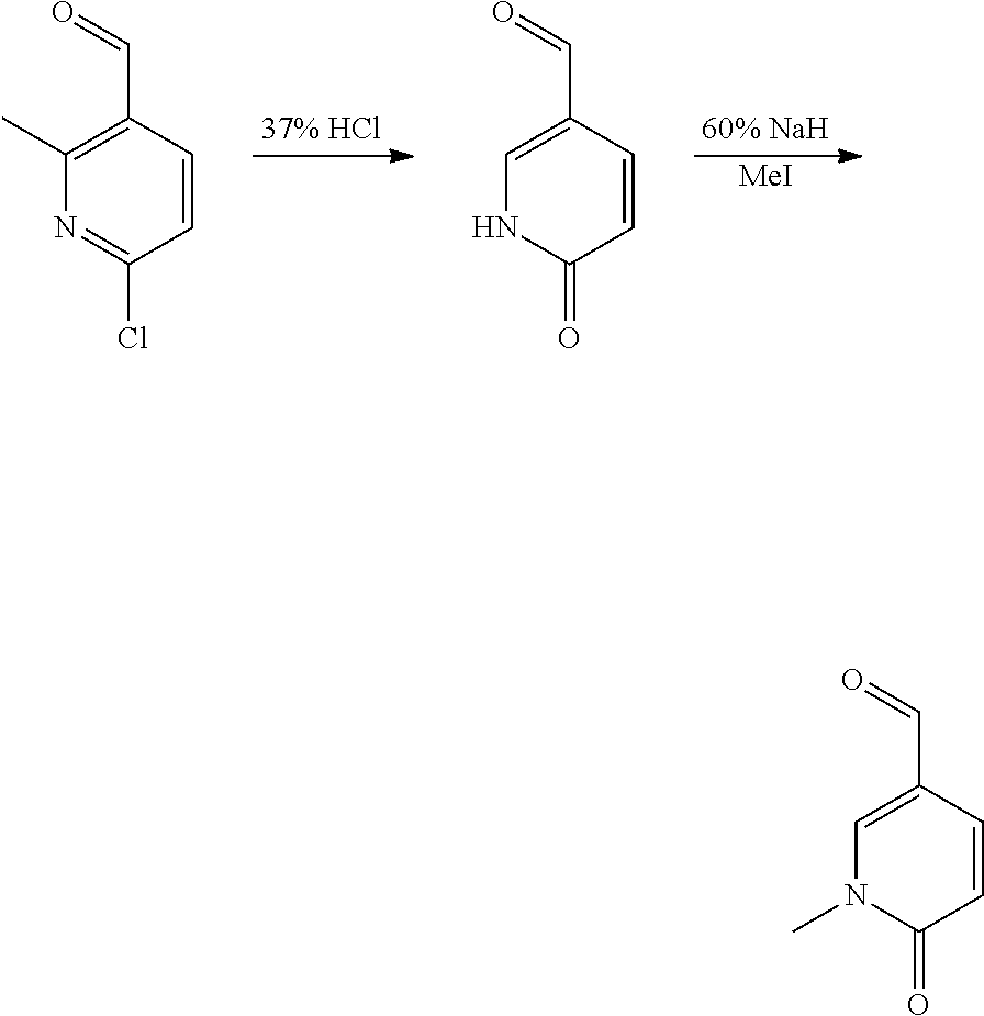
[MeI].C1=CC(C=O)=C(C)N=C1Cl.C1=CC(C=O)=CNC1=O.C1=CC(C=O)=CN(C)C1=O
